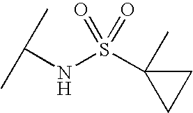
N(S(C1(C)CC1)(=O)=O)C(C)C
